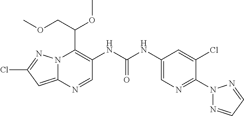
N12C(=CC(Cl)=N1)N=CC(NC(NC1=CN=C(N3N=CC=N3)C(Cl)=C1)=O)=C2C(COC)OC
